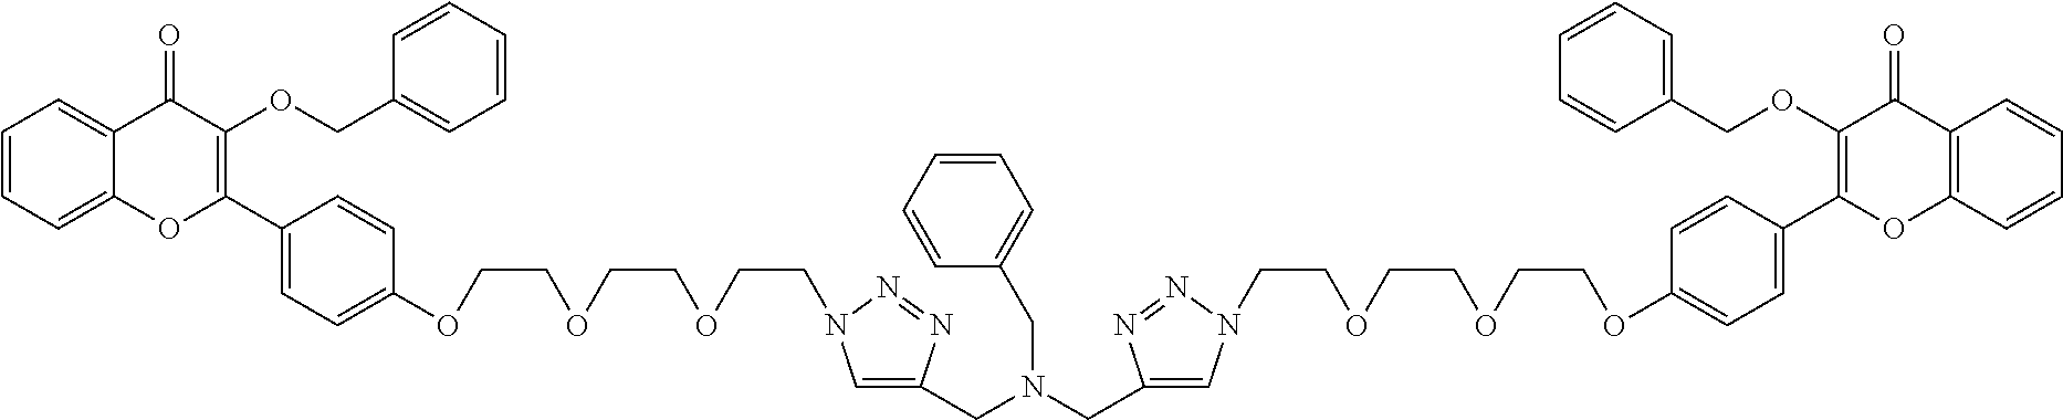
C1=CC=C2C(=C1)C(=O)C(OCC1=CC=CC=C1)=C(C1=CC=C(OCCOCCOCCN3C=C(CN(CC4=CC=CC=C4)CC4=CN(CCOCCOCCOC5=CC=C(C6=C(OCC7=CC=CC=C7)C(=O)C7=C(O6)C=CC=C7)C=C5)N=N4)N=N3)C=C1)O2
